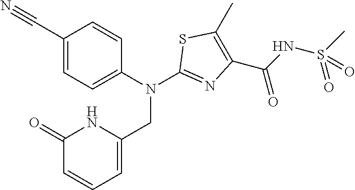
C1(C#N)=CC=C(N(C2=NC(C(=O)NS(C)(=O)=O)=C(C)S2)CC2=CC=CC(=O)N2)C=C1
